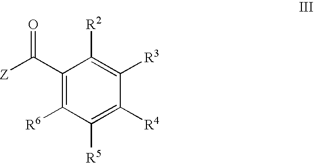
[Z]C(C1=C([R6])C([R5])=C([R4])C([R3])=C1[R2])=O
